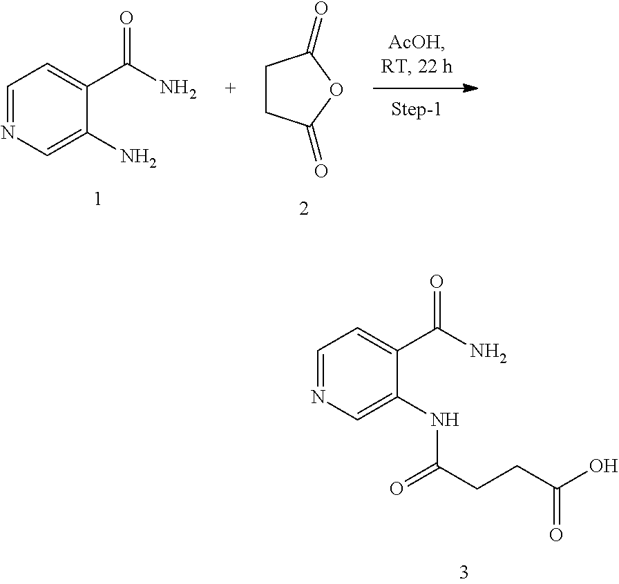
C1CC(=O)OC1=O.C1=NC=C(N)C(C(N)=O)=C1.C1=NC=C(NC(CCC(O)=O)=O)C(C(N)=O)=C1
